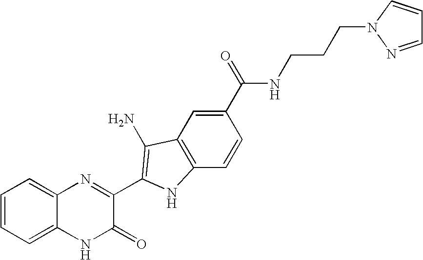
C1=C2C(=CC=C1)N=C(C1=C(N)C3=C(C=CC(C(NCCCN4N=CC=C4)=O)=C3)N1)C(=O)N2
